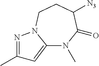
C12=CC(C)=NN1CCC([N3])C(=O)N2C
